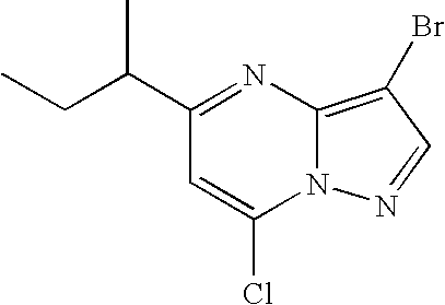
CCC(C1=NC2=C(Br)C=NN2C(Cl)=C1)C
